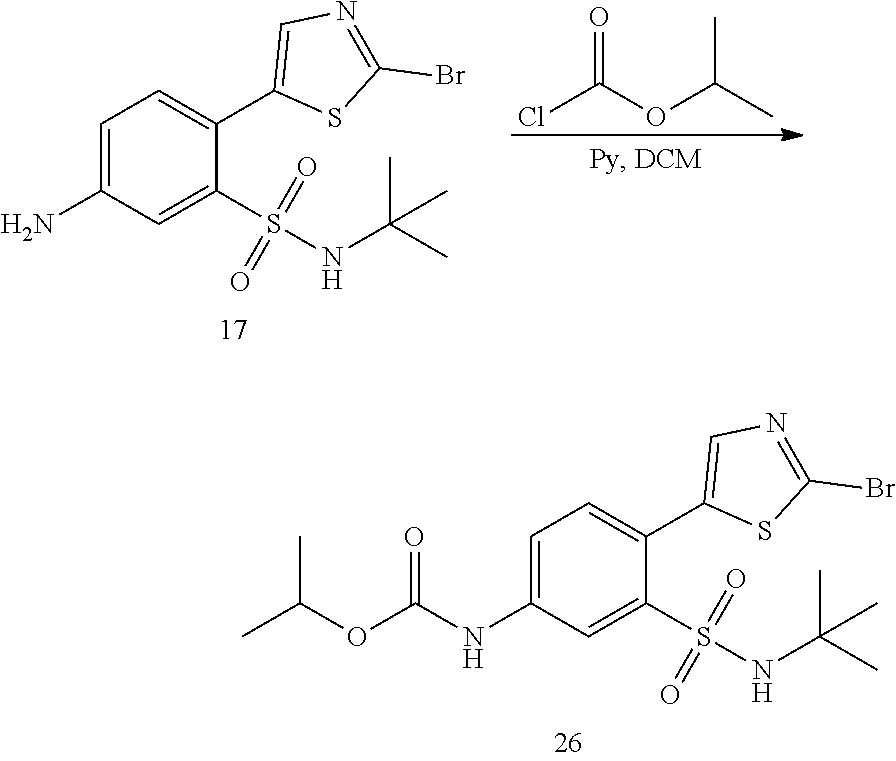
C1=C(N)C=C(S(NC(C)(C)C)(=O)=O)C(C2=CN=C(Br)S2)=C1.O=C(OC(C)C)Cl.C1=C(NC(OC(C)C)=O)C=C(S(NC(C)(C)C)(=O)=O)C(C2=CN=C(Br)S2)=C1
